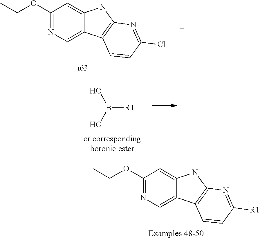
C1(OCC)=NC=C2C(=C1)NC1=C2C=CC(Cl)=N1.[i63].[R1]B(O)O.C1(OCC)=NC=C2C(=C1)NC1=C2C=CC([R1])=N1.[Examples 48-50]
